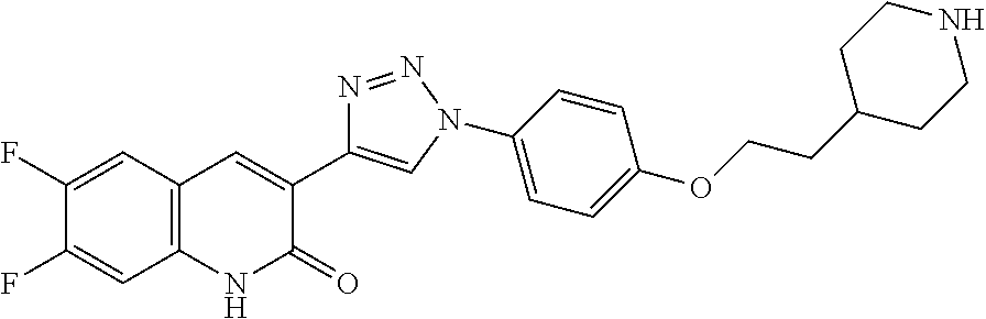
C1(F)=CC2=C(C=C1F)NC(=O)C(C1=CN(C3=CC=C(OCCC4CCNCC4)C=C3)N=N1)=C2
